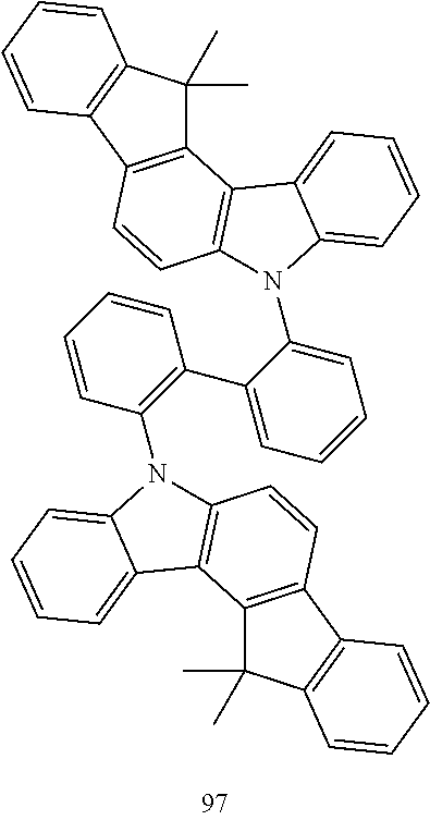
C12=C(C3=C(C1(C)C)C=CC=C3)C=CC1=C2C2=CC=CC=C2N1C1=CC=CC=C1C1=C(N2C3=C(C4=C(C5=C(C4(C)C)C=CC=C5)C=C3)C3=CC=CC=C23)C=CC=C1
